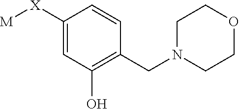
C1=C([X][M])C=CC(CN2CCOCC2)=C1O
